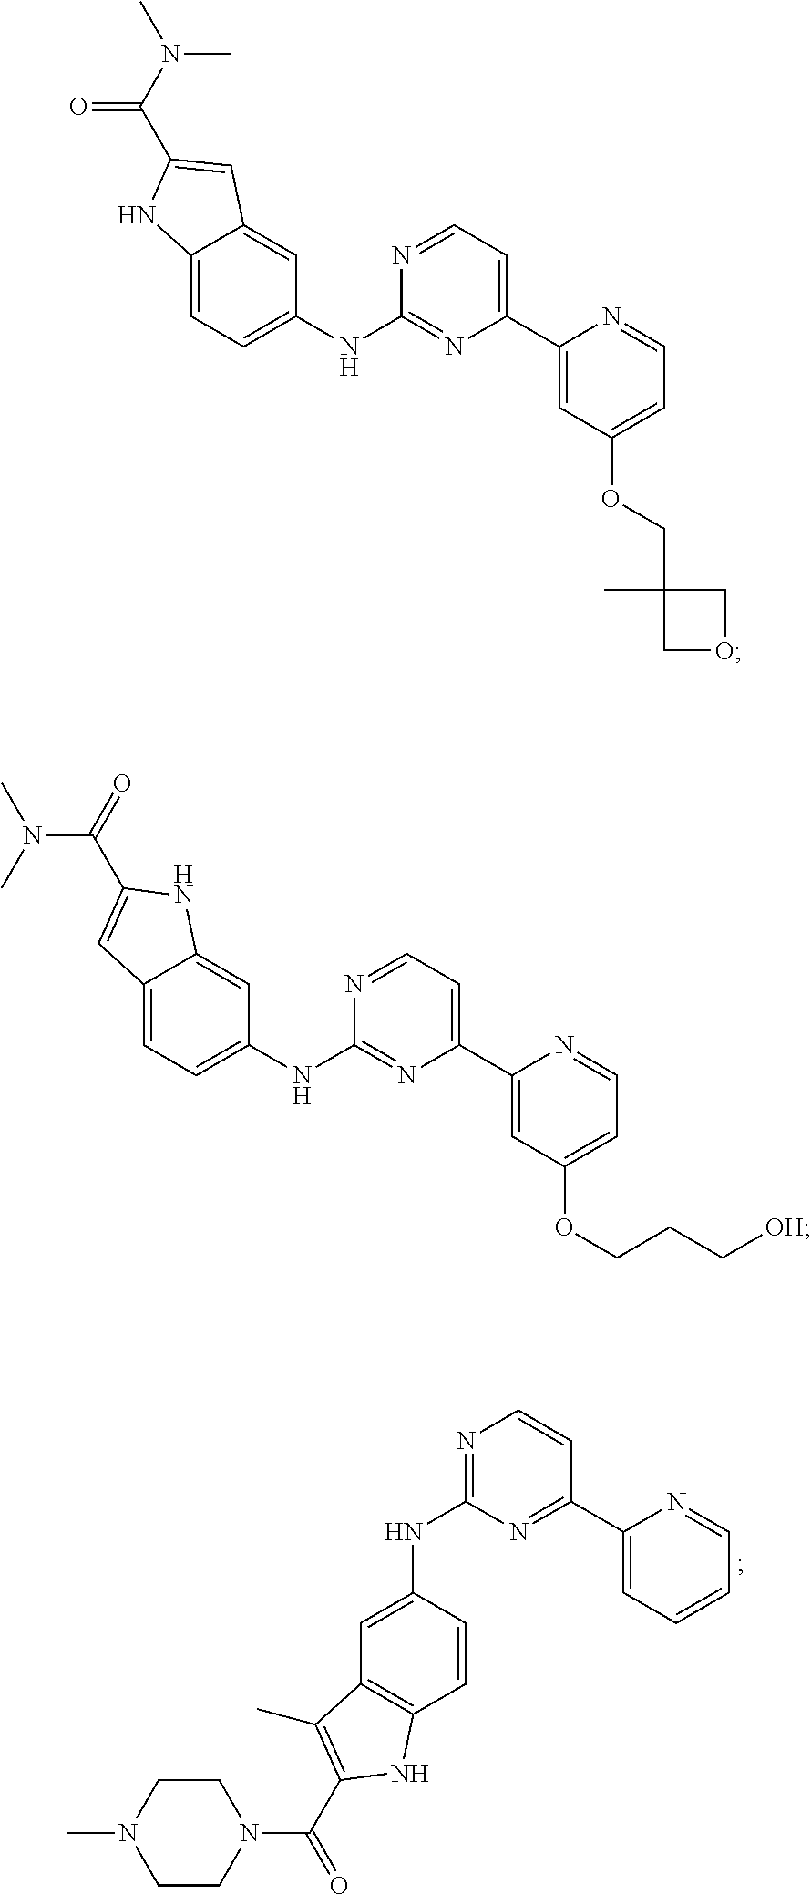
N1=C(NC2=CC3=C(C=C2)NC(C(N2CCN(C)CC2)=O)=C3C)N=C(C2=CC=CC=N2)C=C1.C12=CC=C(NC3=NC(C4=CC(OCC5(C)COC5)=CC=N4)=CC=N3)C=C1C=C(C(N(C)C)=O)N2.C12=CC=C(NC3=NC(C4=CC(OCCC[OH])=CC=N4)=CC=N3)C=C1NC(C(N(C)C)=O)=C2
